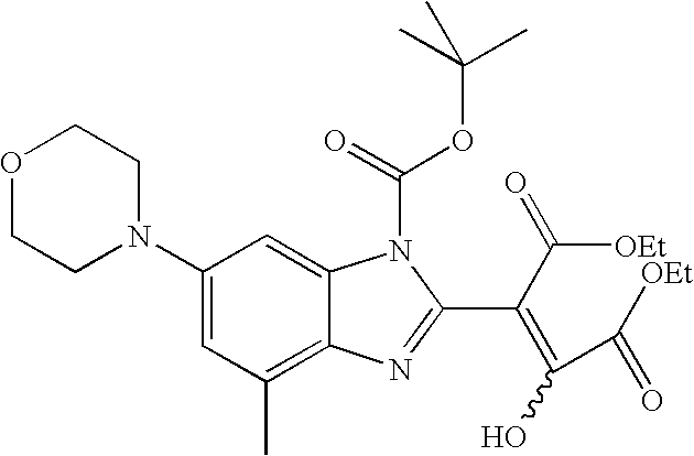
O1CCN(C2=CC(C)=C3C(=C2)N(C(=O)OC(C)(C)C)C(C(C([OEt])=O)=C(C([OEt])=O)O)=N3)CC1
